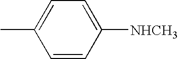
C1(C)=CC=C([NHCH3])C=C1
